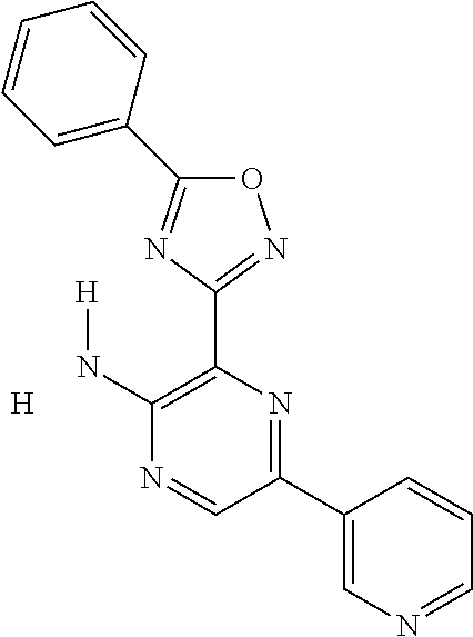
O1C(C2=CC=CC=C2)=NC(C2=C(N[H])N=CC(C3=CN=CC=C3)=N2)=N1.[H]
